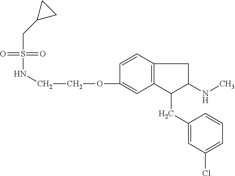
C1(OCCNS(=O)(=O)CC2CC2)=CC2=C(C=C1)CC(NC)C2CC1=CC(Cl)=CC=C1
